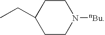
CCC1CCN([nBu])CC1
